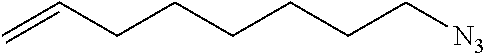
C(CCCCCC[N3])=C
